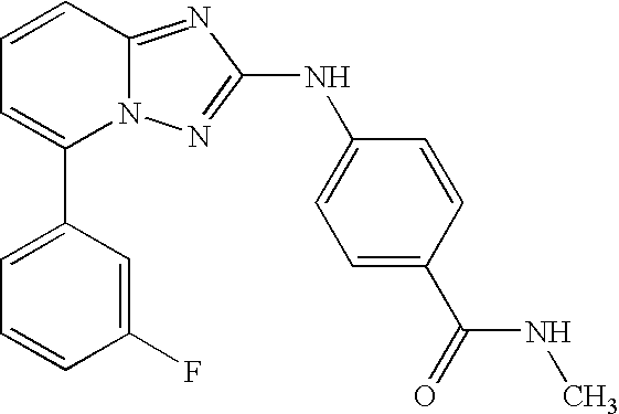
C1(C2=CC=CC3=NC(NC4=CC=C(C(NC)=O)C=C4)=NN23)=CC=CC(F)=C1
